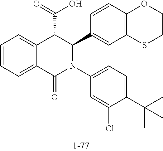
C1=CC=C2C(=C1)C(C(=O)O)C(C1=CC3=C(C=C1)OCCS3)N(C1=CC=C(C(C)(C)C)C(Cl)=C1)C2=O
